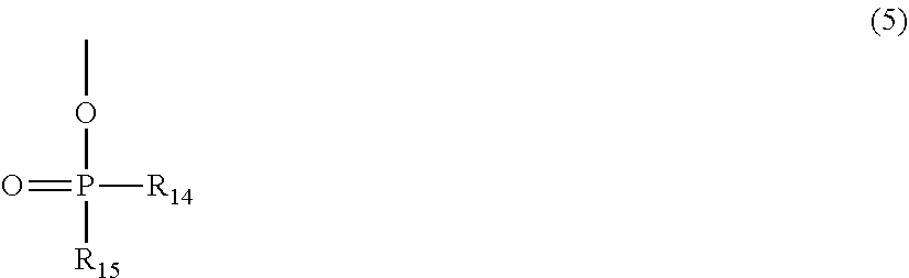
COP([R15])([R14])=O
